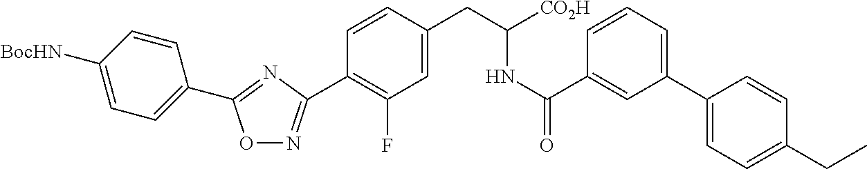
O1N=C(C2=C(F)C=C(CC(NC(C3=CC(C4=CC=C(CC)C=C4)=CC=C3)=O)[CO2H])C=C2)N=C1C1=CC=C([BocHN])C=C1
